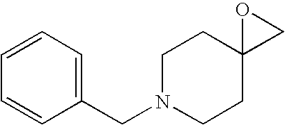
C1C2(CCN(CC3=CC=CC=C3)CC2)O1
